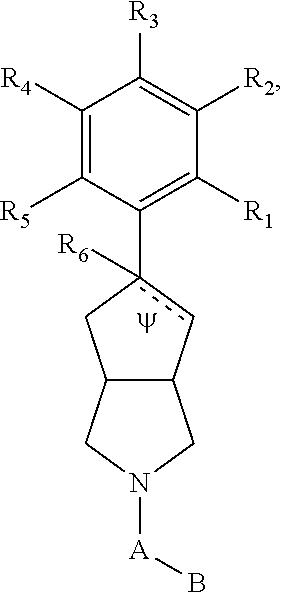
C1([R4])=C([R5])C(c2([R6])cC3C(C2)CN([A]B)C3)=C([R1])C([R2])=C1[R3]
